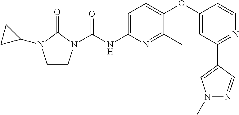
C1CN(C(NC2=CC=C(OC3=CC(C4=CN(C)N=C4)=NC=C3)C(C)=N2)=O)C(=O)N1C1CC1
